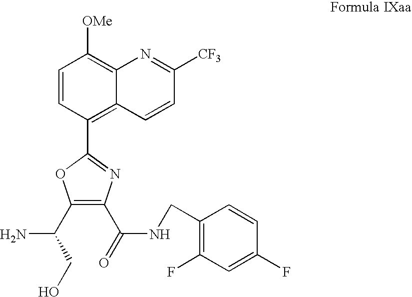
C12=C(C3=NC(C(=O)NCC4=C(F)C=C(F)C=C4)=C(C(CO)N)O3)C=CC([OMe])=C1N=C([CF3])C=C2
